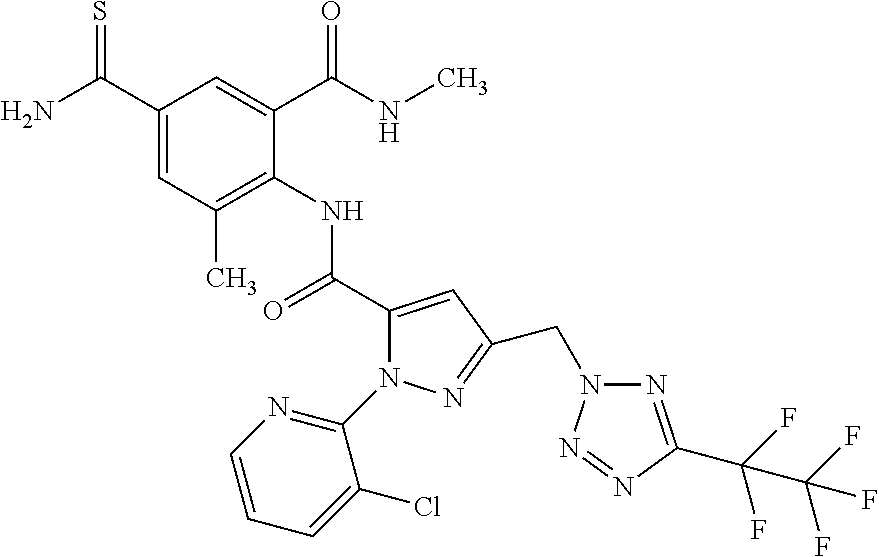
C1(C(N)=S)=CC(C)=C(NC(C2=CC(CN3N=C(C(F)(F)C(F)(F)F)N=N3)=NN2C2=NC=CC=C2Cl)=O)C(C(NC)=O)=C1
